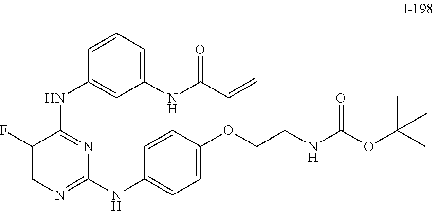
C1(NC2=NC=C(F)C(NC3=CC(NC(C=C)=O)=CC=C3)=N2)=CC=C(OCCNC(OC(C)(C)C)=O)C=C1
